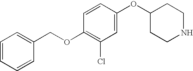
C1=CC=CC(COC2=C(Cl)C=C(OC3CCNCC3)C=C2)=C1
